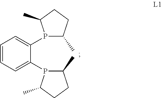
C1=CC=C(P2C(C)CCC2C)C(P2C(C)CCC2C)=C1
